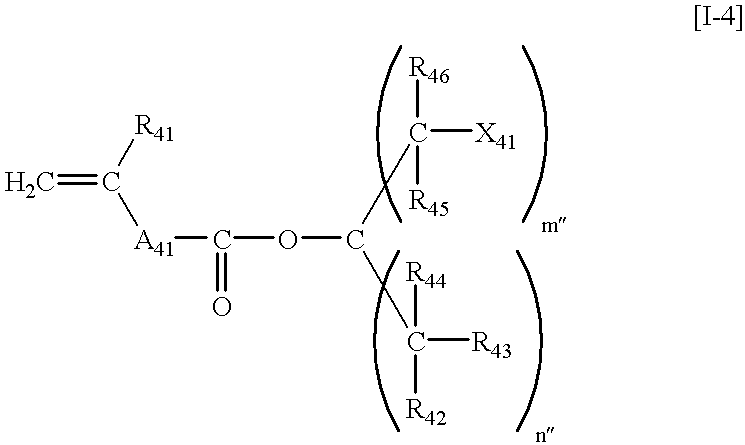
[A41](C(=O)OC(C([X41])([R46])[R45])C([R44])([R42])[R43])C([R41])=C
